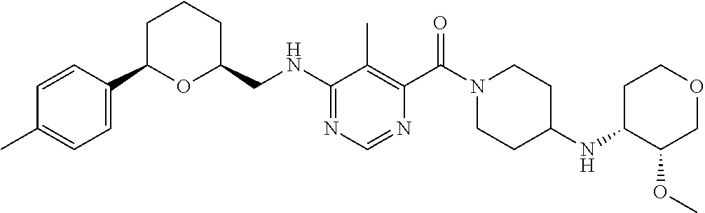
C1=C(C2OC(CNC3=NC=NC(C(N4CCC(NC5C(OC)COCC5)CC4)=O)=C3C)CCC2)C=CC(C)=C1
